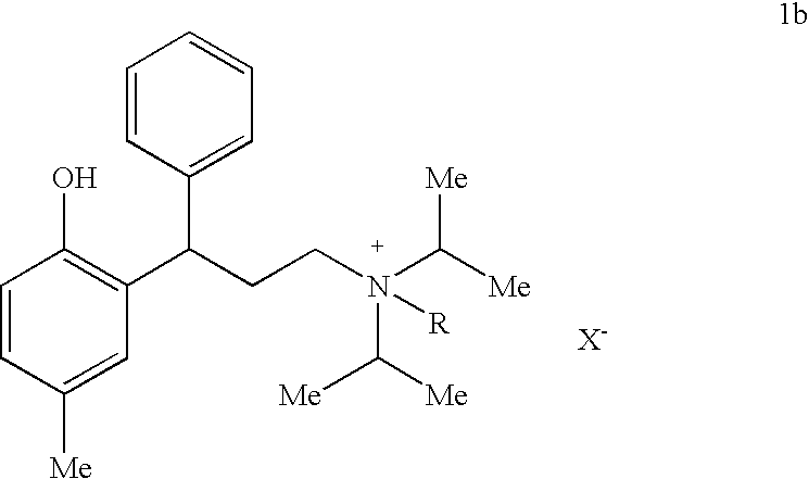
C1=CC(C(CCN(C([Me])[Me])(C([Me])[Me])[R])C2=C(O)C=CC([Me])=C2)=CC=C1
